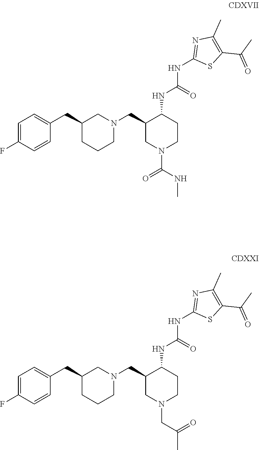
C1=C(F)C=CC(CC2CCCN(CC3CN(C(NC)=O)CCC3NC(=O)NC3=NC(C)=C(C(=O)C)S3)C2)=C1.C1=C(F)C=CC(CC2CCCN(CC3CN(CC(C)=O)CCC3NC(=O)NC3=NC(C)=C(C(=O)C)S3)C2)=C1
